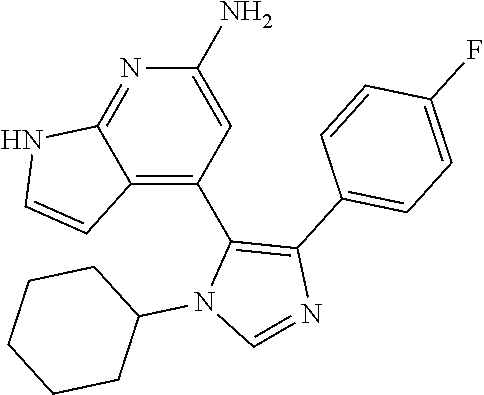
C12=NC(N)=CC(C3=C(C4=CC=C(F)C=C4)N=CN3C3CCCCC3)=C1C=CN2
